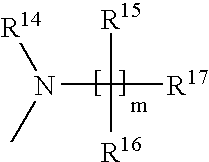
C(N(C)[R14])([R15])([R16])[R17]
